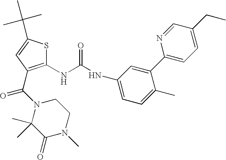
C1(NC(NC2=CC=C(C)C(C3=CC=C(CC)C=N3)=C2)=O)=C(C(=O)N2C(C)(C)C(=O)N(C)CC2)C=C(C(C)(C)C)S1
